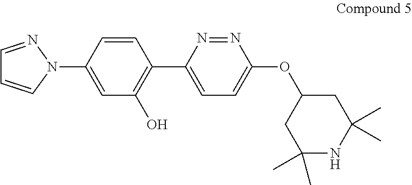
C1=C(C2=C(O)C=C(N3N=CC=C3)C=C2)N=NC(OC2CC(C)(C)NC(C)(C)C2)=C1
